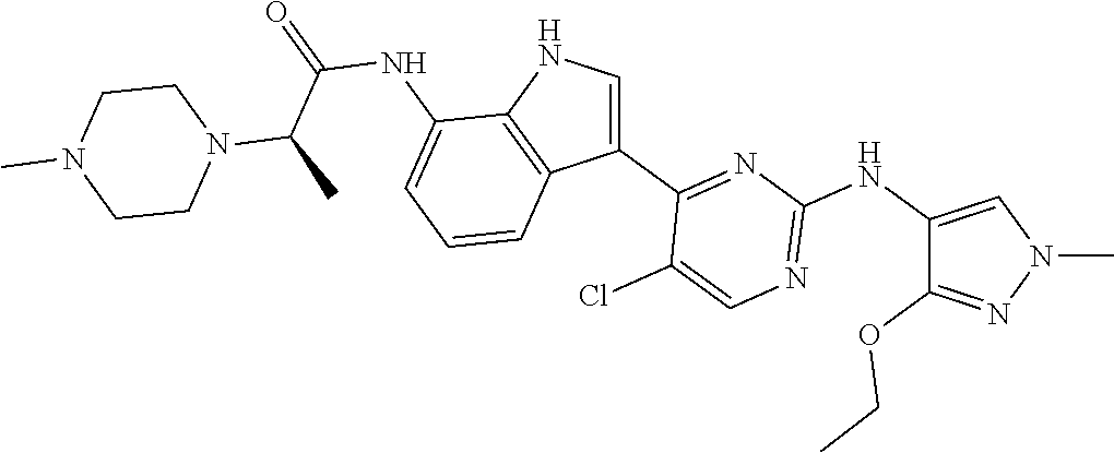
N1=C(NC2=CN(C)N=C2OCC)N=C(C2=CNC3=C2C=CC=C3NC(=O)C(C)N2CCN(C)CC2)C(Cl)=C1
